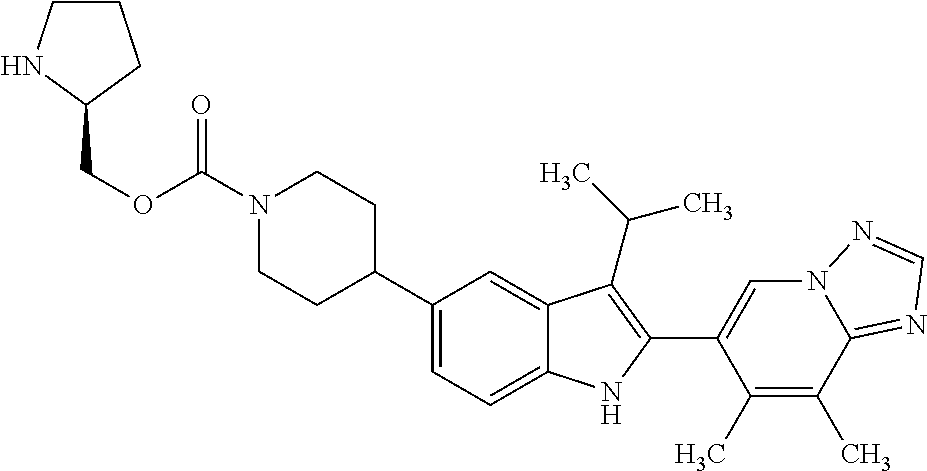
O(C(=O)N1CCC(C2=CC=C3C(=C2)C(C(C)C)=C(C2=CN4C(=NC=N4)C(C)=C2C)N3)CC1)CC1CCCN1
